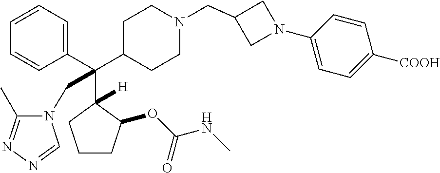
C1=CC=C(C(C2CCN(CC3CN(C4=CC=C([COOH])C=C4)C3)CC2)(C2([H])C(OC(NC)=O)CCC2)CN2C(C)=NN=C2)C=C1
